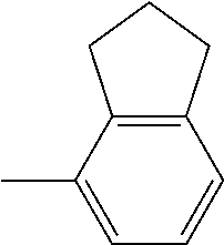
C12=C(C(C)=CC=C1)CCC2
